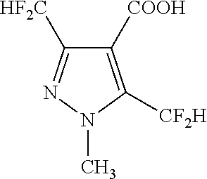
C1([COOH])=C([CF2H])N(C)N=C1[HF2C]
